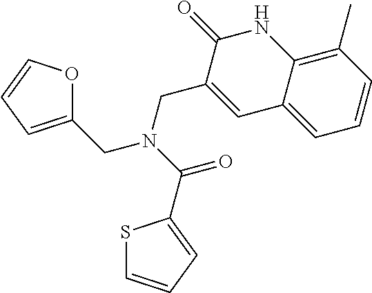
S1C=CC=C1C(=O)N(CC1=CC=CO1)CC1=CC2=CC=CC(C)=C2NC1=O
